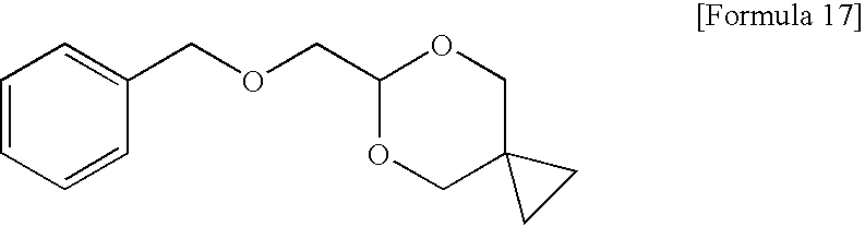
C1=CC=CC(COCC2OCC3(CO2)CC3)=C1
